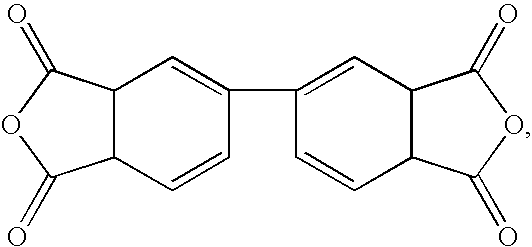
C12C=C(C3=CC4C(C=C3)C(=O)OC4=O)C=CC1C(=O)OC2=O
